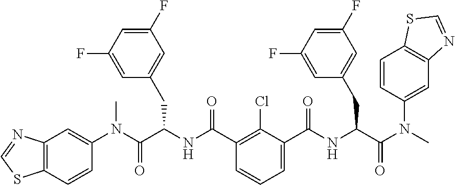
C12=C(C=CC(N(C(C(NC(C3=C(Cl)C(C(NC(CC4=CC(F)=CC(F)=C4)C(=O)N(C4=CC5=C(C=C4)SC=N5)C)=O)=CC=C3)=O)CC3=CC(F)=CC(F)=C3)=O)C)=C1)SC=N2
